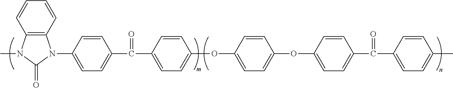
C12=C(N(C)C(=O)N1C1=CC=C(C(C3=CC=C(OC4=CC=C(OC5=CC=C(C(C6=CC=C(C)C=C6)=O)C=C5)C=C4)C=C3)=O)C=C1)C=CC=C2
